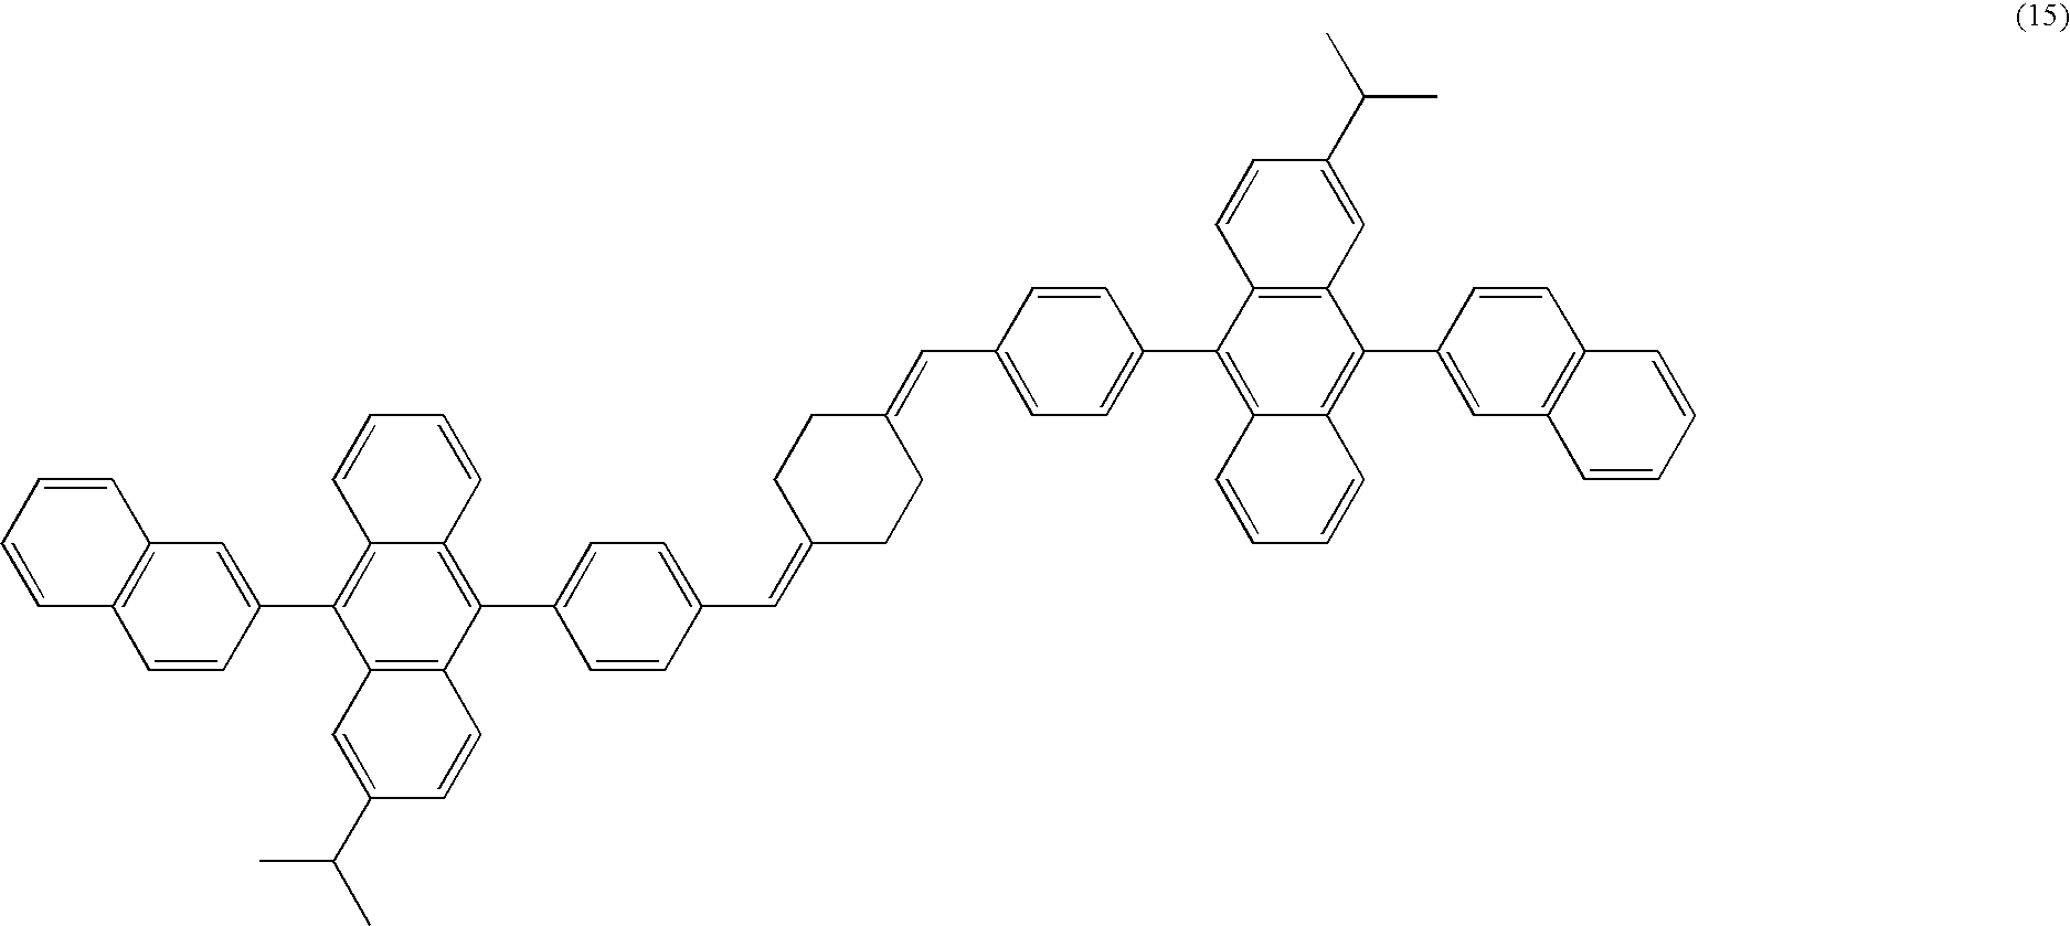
C12=C(C(C3=CC=C(C=C4CCC(=CC5=CC=C(C6=C7C(=C(C8=CC9=C(C=C8)C=CC=C9)C8=C6C=CC(C(C)C)=C8)C=CC=C7)C=C5)CC4)C=C3)=C3C(=C1C1=CC4=C(C=C1)C=CC=C4)C=CC=C3)C=CC(C(C)C)=C2
